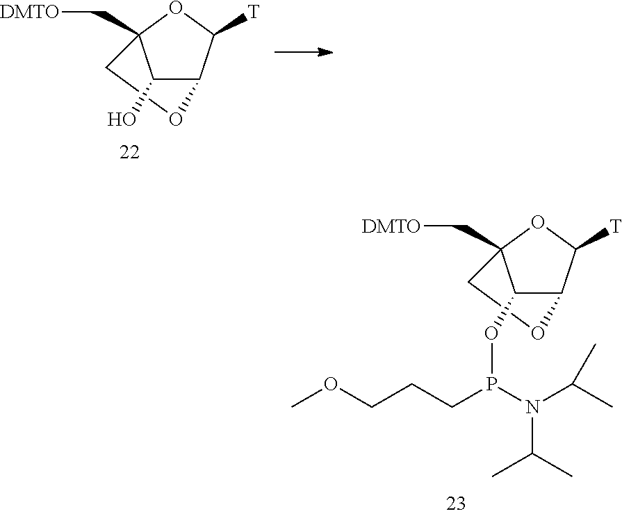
C1C2(C[DMTO])C(O)C(C([T])O2)O1.C1C2(C[DMTO])C(OP(CCCOC)N(C(C)C)C(C)C)C(C([T])O2)O1
